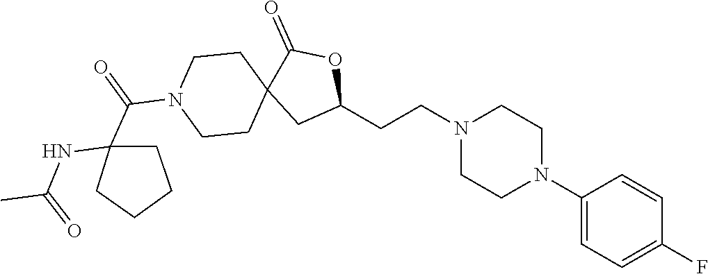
C1(N2CCN(CCC3OC(=O)C4(C3)CCN(C(C3(NC(C)=O)CCCC3)=O)CC4)CC2)=CC=C(F)C=C1
